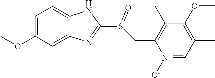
C12=CC=C(OC)C=C1N=C(S(CC1=C(C)C(OC)=C(C)C=[N+]1[O-])=O)N2
